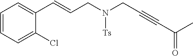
C1=CC=C(Cl)C(C=CCN(CC#CC(=O)C)[Ts])=C1
